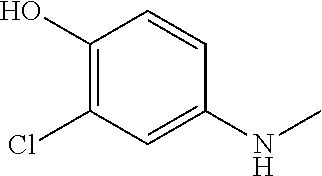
C1(O)=C(Cl)C=C(NC)C=C1
